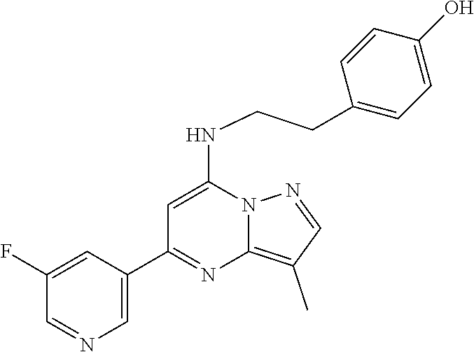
C1(C2=NC3=C(C)C=NN3C(NCCC3=CC=C(O)C=C3)=C2)=CN=CC(F)=C1
